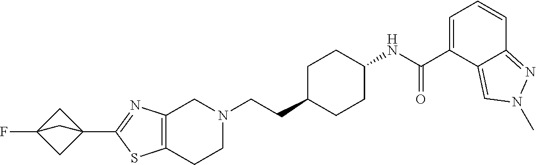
C12=C(CCN(CCC3CCC(NC(C4=CC=CC5=NN(C)C=C45)=O)CC3)C1)SC(C13CC(F)(C1)C3)=N2
